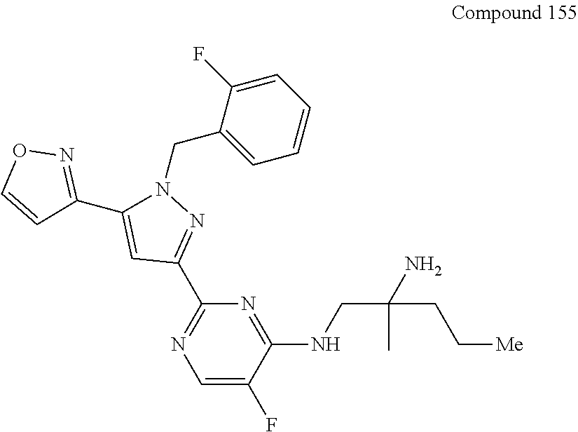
C1=C(F)C(NCC(N)(C)CC[Me])=NC(C2=NN(CC3=CC=CC=C3F)C(C3=NOC=C3)=C2)=N1
